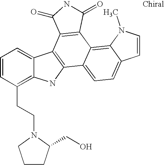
C12=C(CCN3CCCC3CO)C=CC=C1C1=C(N2)C2=CC=C3C(=C2C2=C1C(=O)NC2=O)N(C)C=C3
